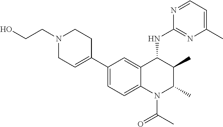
C1(C2=CCN(CCO)CC2)=CC=C2C(=C1)C(NC1=NC(C)=CC=N1)C(C)C(C)N2C(C)=O
